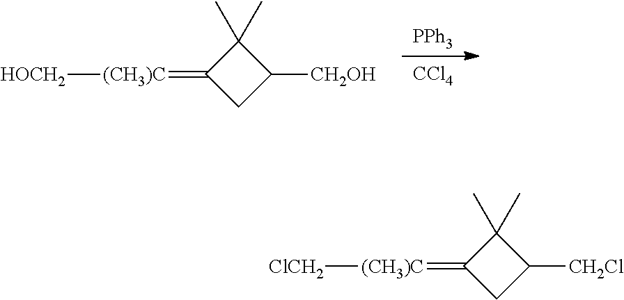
[PPh3].[CCl4].[(CH3)C](=C1CC([CH2OH])C1(C)C)[HOCH2].[(CH3)C](=C1CC([CH2Cl])C1(C)C)[ClCH2]
